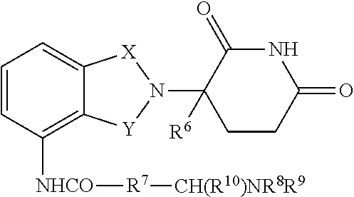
C1=CC([NHCO][R7][CH(R10)NR8R9])=C2C(=C1)[X]N(C1([R6])CCC(=O)NC1=O)[Y]2
